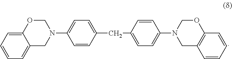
C1=CC(CC2=CC=C(N3CC4=C(OC3)C=CC=C4)C=C2)=CC=C1N1COC2=CC=CC=C2C1
